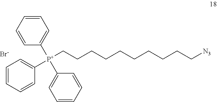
C1=CC=CC([P+](C2=CC=CC=C2)(CCCCCCCCCC[N3])C2=CC=CC=C2)=C1.[Br-]
